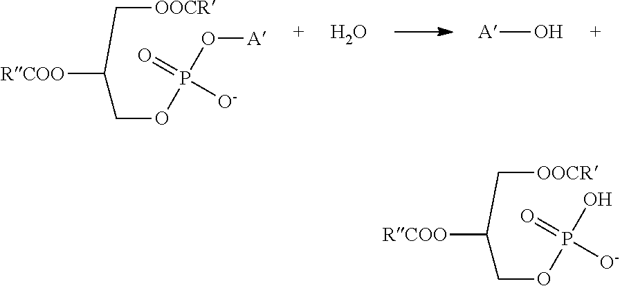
O.O[A].[RCOO]C(C[OOCR])COP(O[A])(=O)[O-].[RCOO]C(C[OOCR])COP(O)(=O)[O-]
